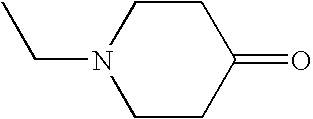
C1CN(CC)CCC1=O
